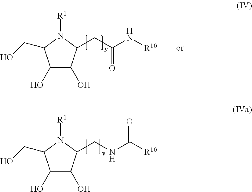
C1(O)C(O)C(CC(N[R10])=O)N([R1])C1CO.C1(O)C(O)C(CNC([R10])=O)N([R1])C1CO
